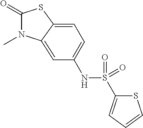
C1(=O)N(C)C2=CC(NS(C3=CC=CS3)(=O)=O)=CC=C2S1
